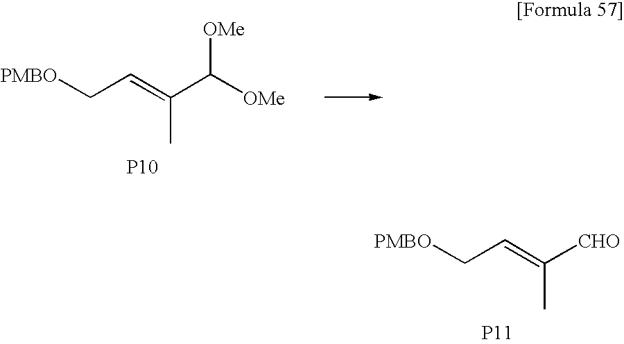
C(=C(C([OMe])[OMe])C)C[PMBO].[P10].C(=C([CHO])C)C[PMBO].[P11]
